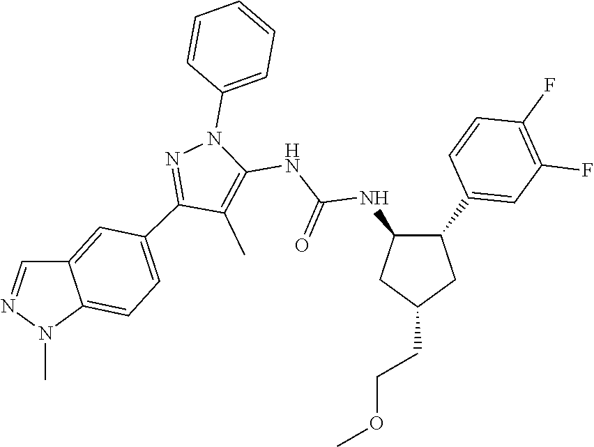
C1(NC(NC2=C(C)C(C3=CC=C4C(=C3)C=NN4C)=NN2C2=CC=CC=C2)=O)C(C2=CC(F)=C(F)C=C2)CC(CCOC)C1
